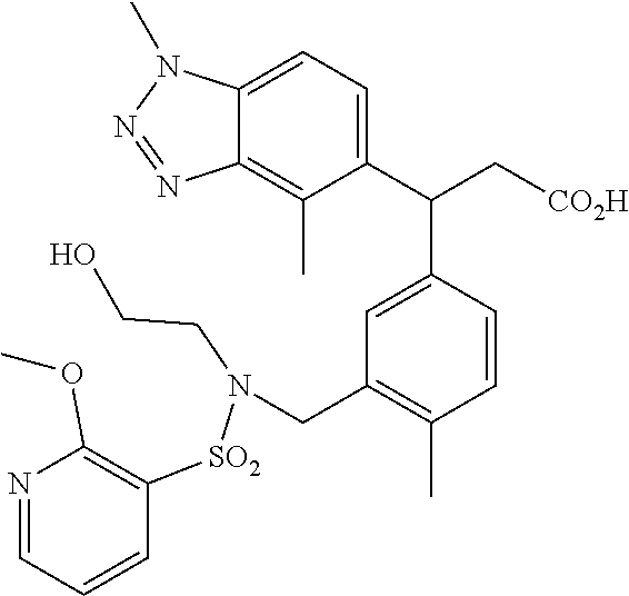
N1=CC=CC([SO2]N(CCO)CC2=C(C)C=CC(C(C[CO2H])C3=CC=C4C(=C3C)N=NN4C)=C2)=C1OC
